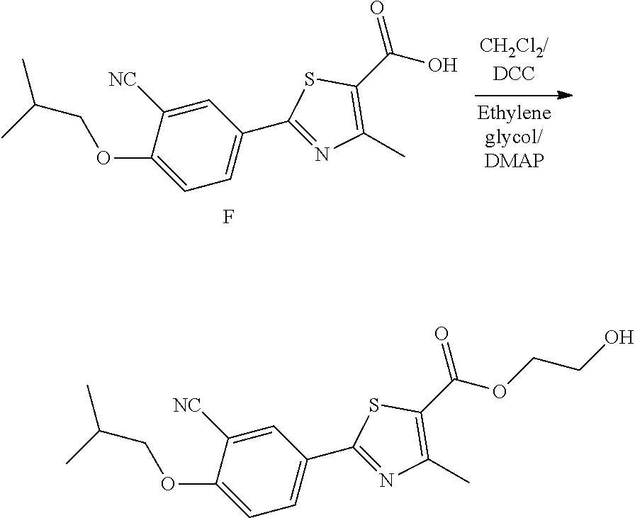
C1(C(O)=O)=C(C)N=C(C2=CC=C(OCC(C)C)C([NC])=C2)S1.F.C1(C(OCCO)=O)=C(C)N=C(C2=CC=C(OCC(C)C)C([NC])=C2)S1
